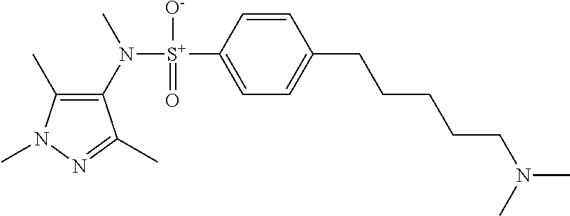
C1(C)=C(N([S+](C2=CC=C(CCCCCN(C)C)C=C2)([O-])=O)C)C(C)=NN1C
